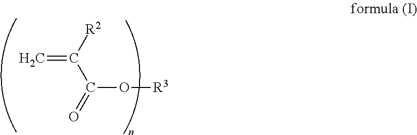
C=C([R2])C(O[R3])=O
